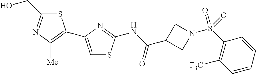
S1C(CO)=NC([Me])=C1C1=CSC(NC(=O)C2CN(S(C3=C([CF3])C=CC=C3)(=O)=O)C2)=N1
